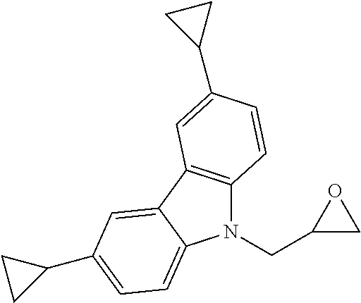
N1(CC2CO2)C2=C(C3=CC(C4CC4)=CC=C13)C=C(C1CC1)C=C2
